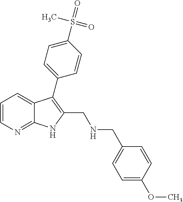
C1=CN=C2C(=C1)C(C1=CC=C(S(=O)(C)=O)C=C1)=C(CNCC1=CC=C(OC)C=C1)N2
